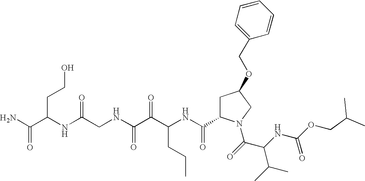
O(C(NC(C(=O)N1CC(OCC2=CC=CC=C2)CC1C(NC(C(C(NCC(NC(CCO)C(N)=O)=O)=O)=O)CCC)=O)C(C)C)=O)CC(C)C
